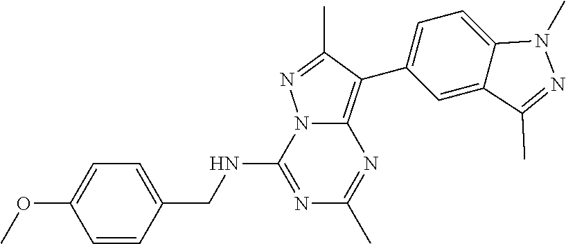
N1=C(NCC2=CC=C(OC)C=C2)N2C(=C(C3=CC=C4C(=C3)C(C)=NN4C)C(C)=N2)N=C1C
